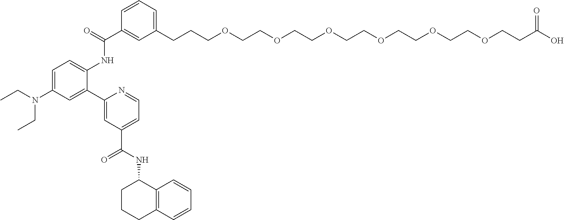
C(CCOCCOCCOCCOCCOCCOCCC(O)=O)C1=CC=CC(C(NC2=CC=C(N(CC)CC)C=C2C2=CC(C(=O)NC3CCCC4=C3C=CC=C4)=CC=N2)=O)=C1
